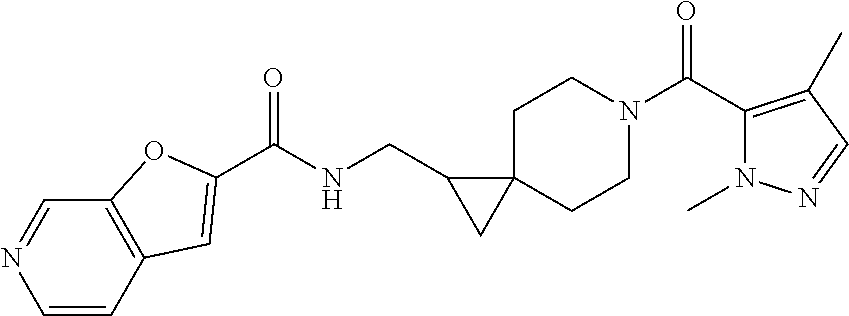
C1=CC2=C(C=N1)OC(C(=O)NCC1CC13CCN(C(=O)C1=C(C)C=NN1C)CC3)=C2
